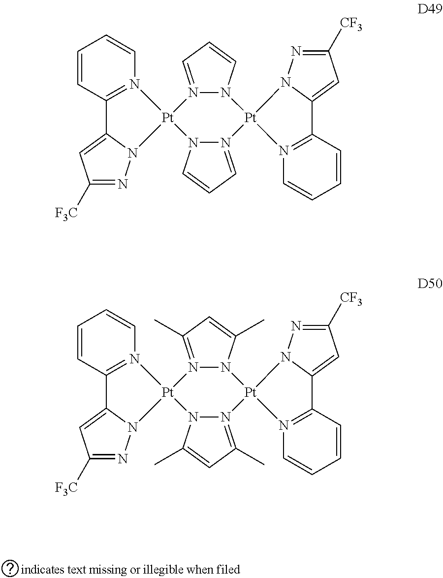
C1=CC2=N(C=C1)[Pt]1(N3C2=CC([F3C])=N3)N2=CC=CN2[Pt]2(N3=CC=CN31)N1N=C([CF3])C=C1C1=N2C=CC=C1.C1=CC2=N(C=C1)[Pt]1(N3C2=CC([F3C])=N3)N2=C(C)C=C(C)N2[Pt]2(N3=C(C)C=C(C)N31)N1N=C([CF3])C=C1C1=N2C=CC=C1
